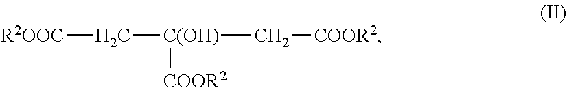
[R2OOC]C[C(OH)](C[COOR2])[COOR2]
